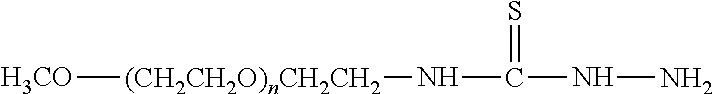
[H3CO][(CH2CH2O)nCH2CH2]NC(=S)NN
